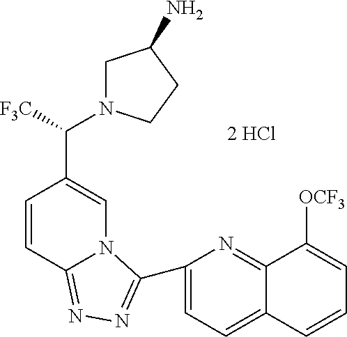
C1=CC2=NN=C(C3=CC=C4C(=N3)C([OCF3])=CC=C4)N2C=C1C(N1CC(N)CC1)[F3C]
